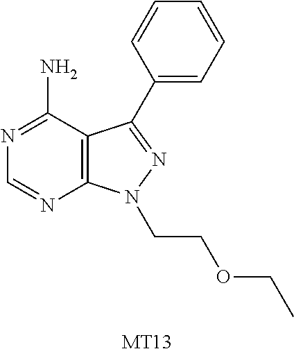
C12=C(C(N)=NC=N1)C(C1=CC=CC=C1)=NN2CCOCC.[MT13]
